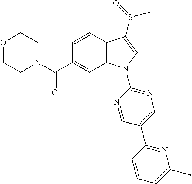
O1CCN(C(C2=CC3=C(C=C2)C(S(=O)C)=CN3C2=NC=C(C3=NC(F)=CC=C3)C=N2)=O)CC1
